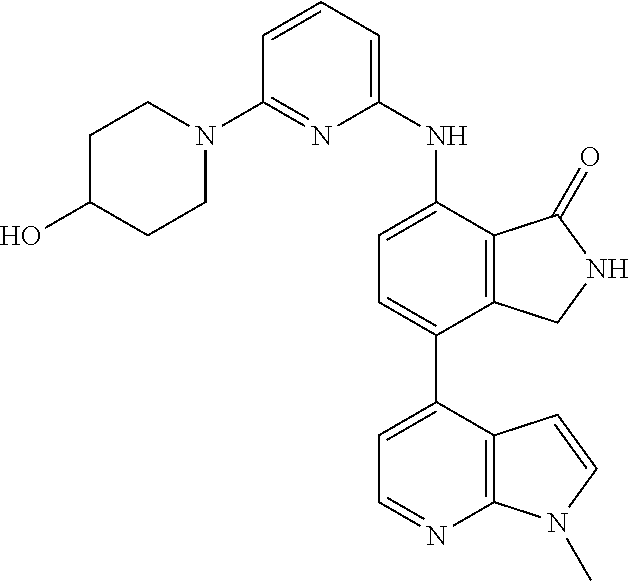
C1=CC=C(NC2=CC=C(C3=CC=NC4=C3C=CN4C)C3=C2C(=O)NC3)N=C1N1CCC(O)CC1
